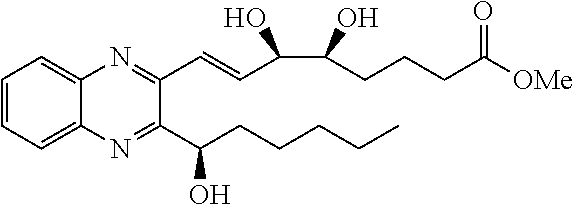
C1=CC=C2C(=C1)N=C(C=CC(C(O)CCCC([OMe])=O)O)C(C(CCCCC)O)=N2
